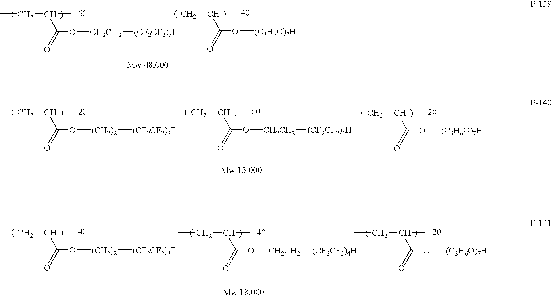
CCC(C)C(=O)O[CH2CH2][(CF2CF2)3H].CCC(C)C(=O)O[(C3H6O)7H].CCC(C)C(=O)O[CH2CH2][(CF2CF2)4H].CCC(C)C(=O)O[(CH2)2][(CF2CF2)3F].CCC(C)C(=O)O[(C3H6O)7H].CCC(C)C(=O)O[(CH2)2][(CF2CF2)3F].CCC(C)C(=O)O[CH2CH2][(CF2CF2)4H].CCC(C)C(=O)O[(C3H6O)7H]
